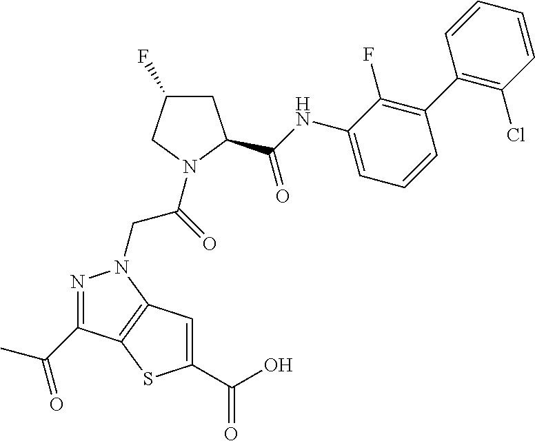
C1C(F)CN(C(CN2N=C(C(C)=O)C3=C2C=C(C(O)=O)S3)=O)C1C(NC1=CC=CC(C2=C(Cl)C=CC=C2)=C1F)=O
